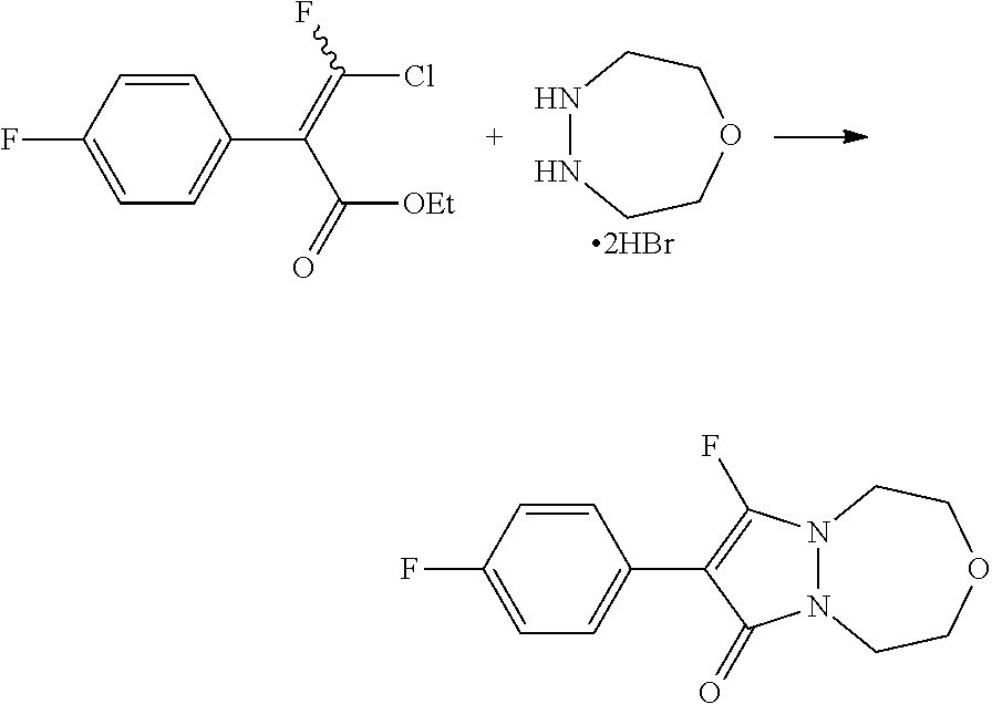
FC1=CC=C(C(=C(F)Cl)C(=O)[OEt])C=C1.[2HBr].N1NCCOCC1.N12N(C(=O)C(C3=CC=C(F)C=C3)=C1F)CCOCC2
